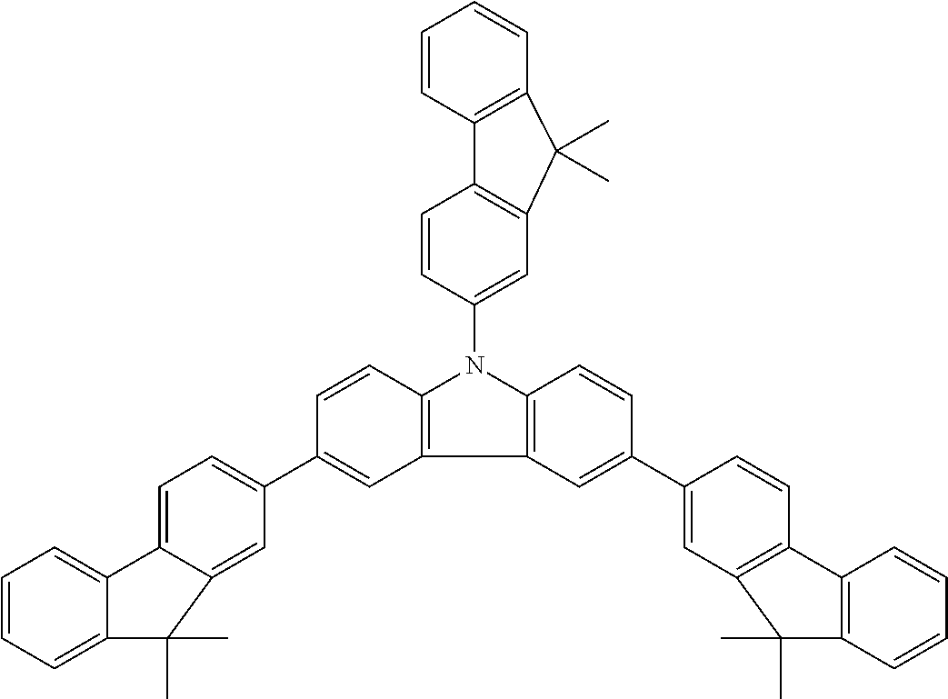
C1=C2C(=CC(C3=CC4=C(C=C3)N(C3=CC5=C(C=C3)C3=C(C=CC=C3)C5(C)C)C3=C4C=C(C4=CC5=C(C=C4)C4=C(C=CC=C4)C5(C)C)C=C3)=C1)C(C)(C)C1=CC=CC=C21
